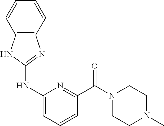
N(C1=CC=CC(C(N2CCN(C)CC2)=O)=N1)C1=NC2=C(N1)C=CC=C2
